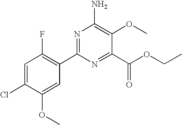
N1=C(C2=C(F)C=C(Cl)C(OC)=C2)N=C(C(OCC)=O)C(OC)=C1N
